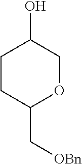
C1CC(C[OBn])OCC1O
